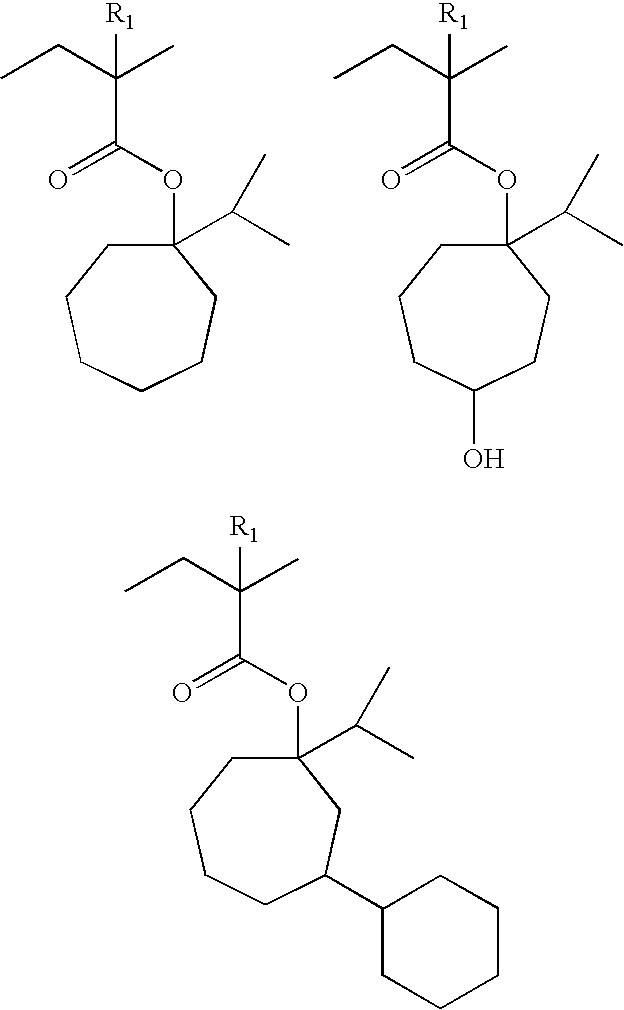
CCC(C(=O)OC1(C(C)C)CCCCCC1)(C)[R1].CCC(C(=O)OC1(C(C)C)CCCC(O)CC1)(C)[R1].O=C(C(CC)(C)[R1])OC1(C(C)C)CCCCC(C2CCCCC2)C1
